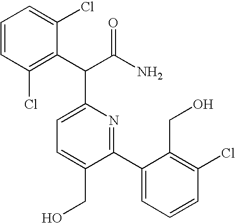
C1=C(CO)C(C2=CC=CC(Cl)=C2CO)=NC(C(C(N)=O)C2=C(Cl)C=CC=C2Cl)=C1
